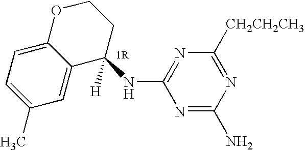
C1(C)=CC=C2C(=C1)C([H])(NC1=NC([CH2CH2CH3])=NC(N)=N1)CCO2
